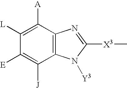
C12=C(C([A])=C([L])C([E])=C1[J])N=C([X3]C)N2[Y3]
